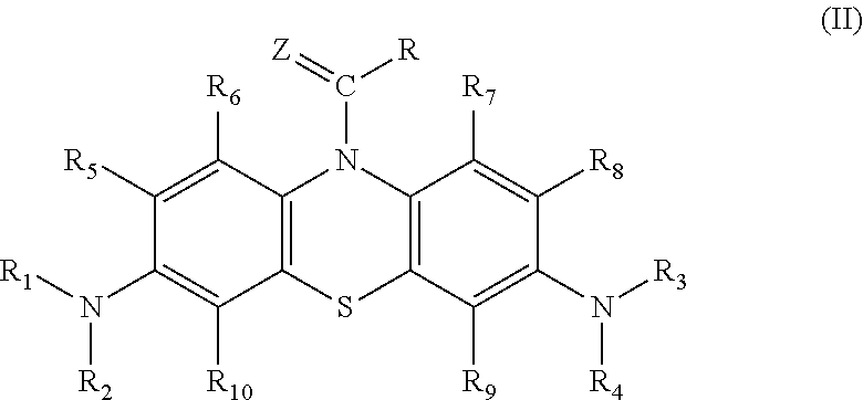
C12=C(C([R9])=C(N([R3])[R4])C([R8])=C1[R7])SC1=C(N2C(=[Z])[R])C([R6])=C([R5])C(N([R1])[R2])=C1[R10]
